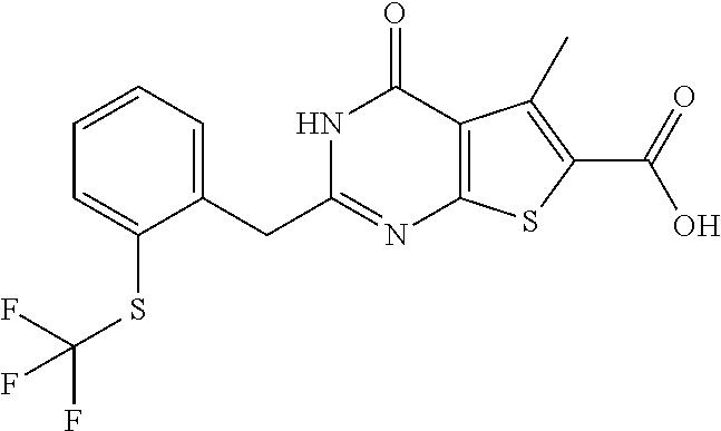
C1(CC2=NC3=C(C(=O)N2)C(C)=C(C(=O)O)S3)=CC=CC=C1SC(F)(F)F
